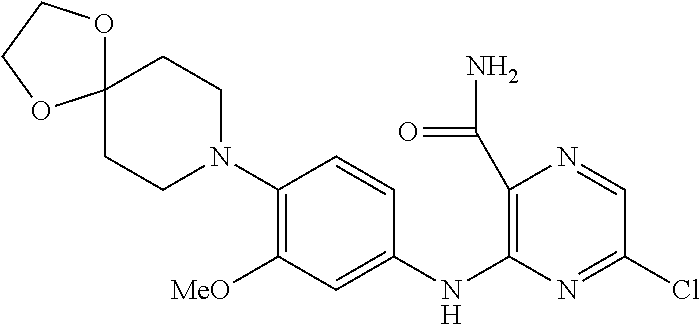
C1(N2CCC3(CC2)OCCO3)=C([MeO])C=C(NC2=C(C(=O)N)N=CC(Cl)=N2)C=C1
